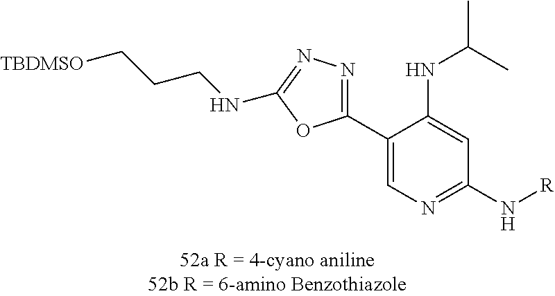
C1(C2=NN=C(NCCC[TBDMSO])O2)=CN=C(N[R])C=C1NC(C)C
